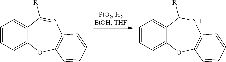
C12=CC=CC=C1OC1=C(N=C2[R])C=CC=C1.C12=CC=CC=C1OC1=C(NC2[R])C=CC=C1
